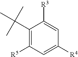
C1(C(C)(C)C)=C([R5])C=C([R4])C=C1[R3]
